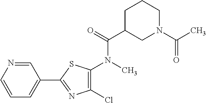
C1(Cl)=C(N(C(C2CN(C(=O)C)CCC2)=O)C)SC(C2=CC=CN=C2)=N1
